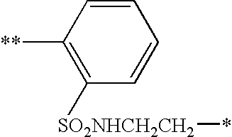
C1=CC([**])=C([SO2NHCH2CH2]*)C=C1
